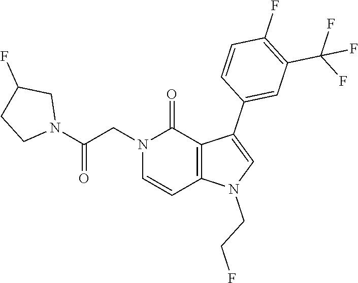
C1(F)=C(C(F)(F)F)C=C(C2=CN(CCF)C3=C2C(=O)N(CC(N2CC(F)CC2)=O)C=C3)C=C1
